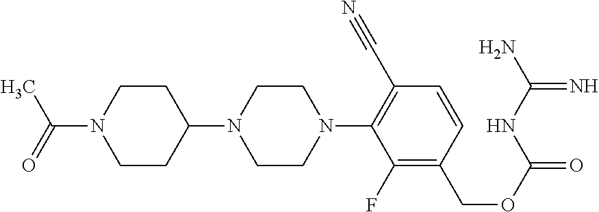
C1CN(C(=O)C)CCC1N1CCN(C2=C(C#N)C=CC(COC(=O)NC(N)=N)=C2F)CC1
